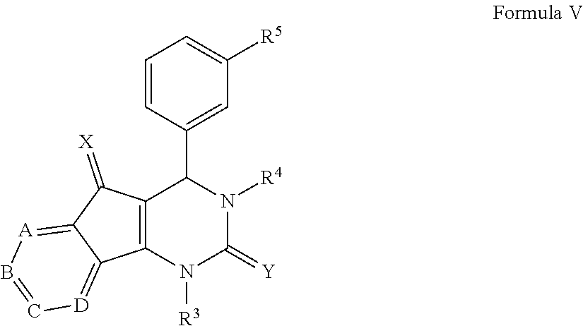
C12=C(N([R3])C(=[Y])N([R4])C1C1=CC([R5])=CC=C1)C1=[D]C=B[A]=C1C2=[X]
